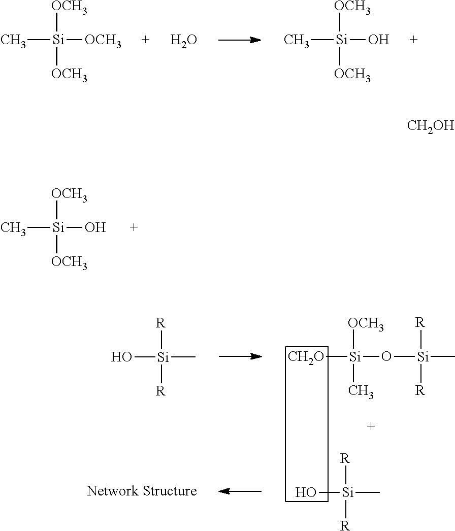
C[Si]([OCH3])([OCH3])[OCH3].O.C[Si](O)([OCH3])[OCH3].C[Si](O)([OCH3])[OCH3].[CH2O][Si]([OCH3])(C)O[Si](C)([R])[R].O[Si]([R])([R])C.O[Si]([R])([R])C.[CH2OH]
